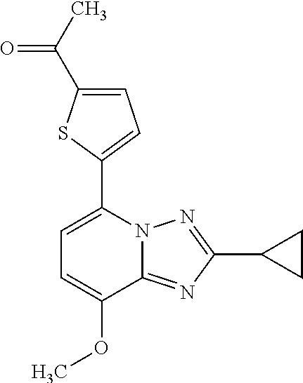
C1=C(OC)C2=NC(C3CC3)=NN2C(C2=CC=C(C(=O)C)S2)=C1
